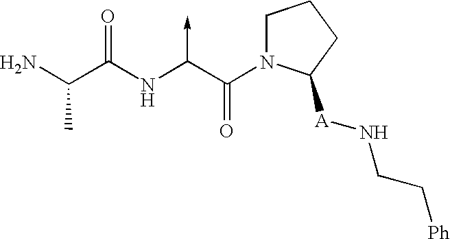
C(N)(C(NC(C(N1CCCC1[A]NCC[Ph])=O)->C)=O)C
